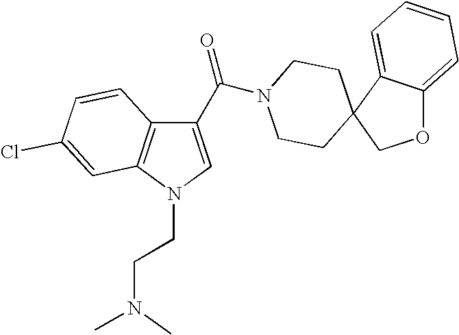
C1(C(=O)N2CCC3(CC2)COC2=CC=CC=C32)=CN(CCN(C)C)C2=C1C=CC(Cl)=C2
